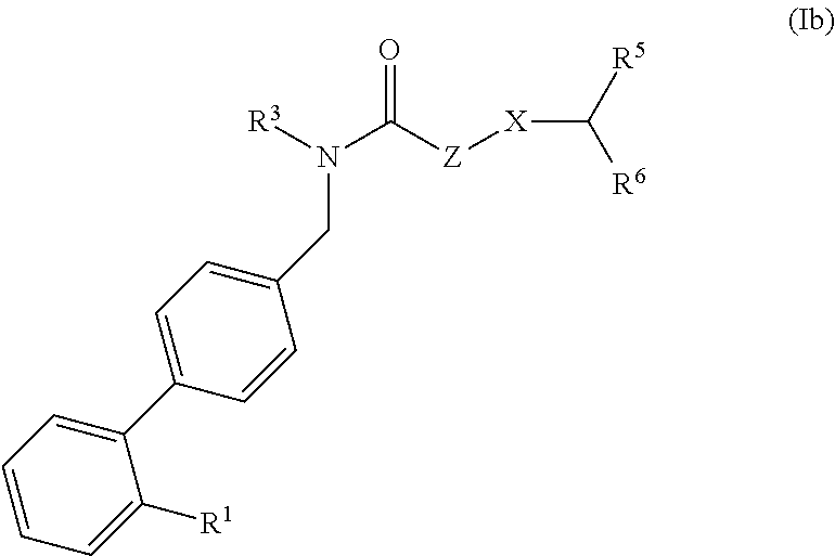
[R3]N(CC1=CC=C(C2=CC=CC=C2[R1])C=C1)C([Z][X]C([R5])[R6])=O
